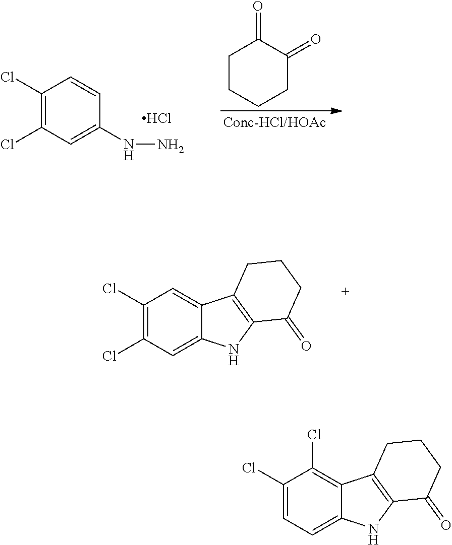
C1CCCC(=O)C1=O.C1(Cl)=C(Cl)C=C(NN)C=C1.Cl.C1(Cl)=C(Cl)C=C2C(=C1)C1=C(N2)C(=O)CCC1.C1(Cl)=CC=C2C(=C1Cl)C1=C(N2)C(=O)CCC1
